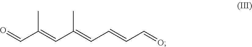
O=CC(=CC(=CC=CC=O)C)C
